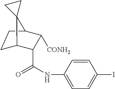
C1C2C(C(=O)NC3=CC=C(I)C=C3)C([CONH2])C(C1)C21CC1
